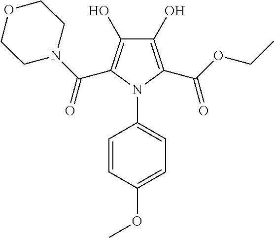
C1(O)=C(C(OCC)=O)N(C2=CC=C(OC)C=C2)C(C(N2CCOCC2)=O)=C1O
